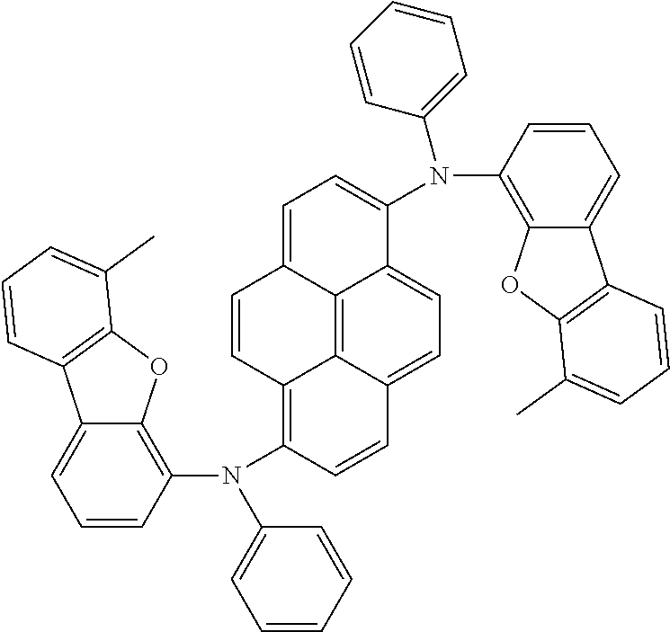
C1=CC(N(C2=CC=CC=C2)C2=C3C4=C5C(=CC=C4C=C2)C(N(C2=C4C(=CC=C2)C2=C(O4)C(C)=CC=C2)C2=CC=CC=C2)=CC=C5C=C3)=C2C(=C1)C1=C(O2)C(C)=CC=C1
